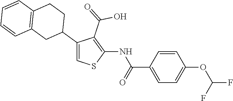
C1=CC(C(=O)NC2=C(C(=O)O)C(C3CCC4=C(C3)C=CC=C4)=CS2)=CC=C1OC(F)F
